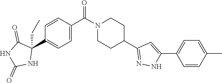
C1=CC(C(N2CCC(C3=NNC(C4=CC=C(C)C=C4)=C3)CC2)=O)=CC=C1C1(CC)C(=O)NC(=O)N1
